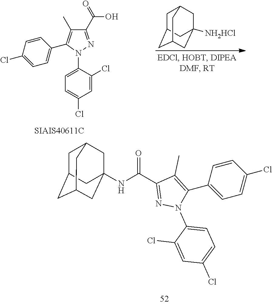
C1(C(O)=O)=NN(C2=CC=C(Cl)C=C2Cl)C(C2=CC=C(Cl)C=C2)=C1C.C1C2CC3CC([NH2HCl])(CC1C3)C2.C1C2CC3CC(NC(C4=NN(C5=CC=C(Cl)C=C5Cl)C(C5=CC=C(Cl)C=C5)=C4C)=O)(CC1C3)C2
